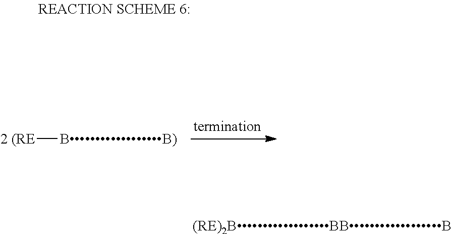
[2 (RE][BB)].[(RE)2BBBB]
